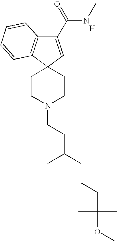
[H].C1(C(=O)NC)=CC2(C3=C1C=CC=C3)CCN(CCC(CCCC(OC)(C)C)C)CC2
